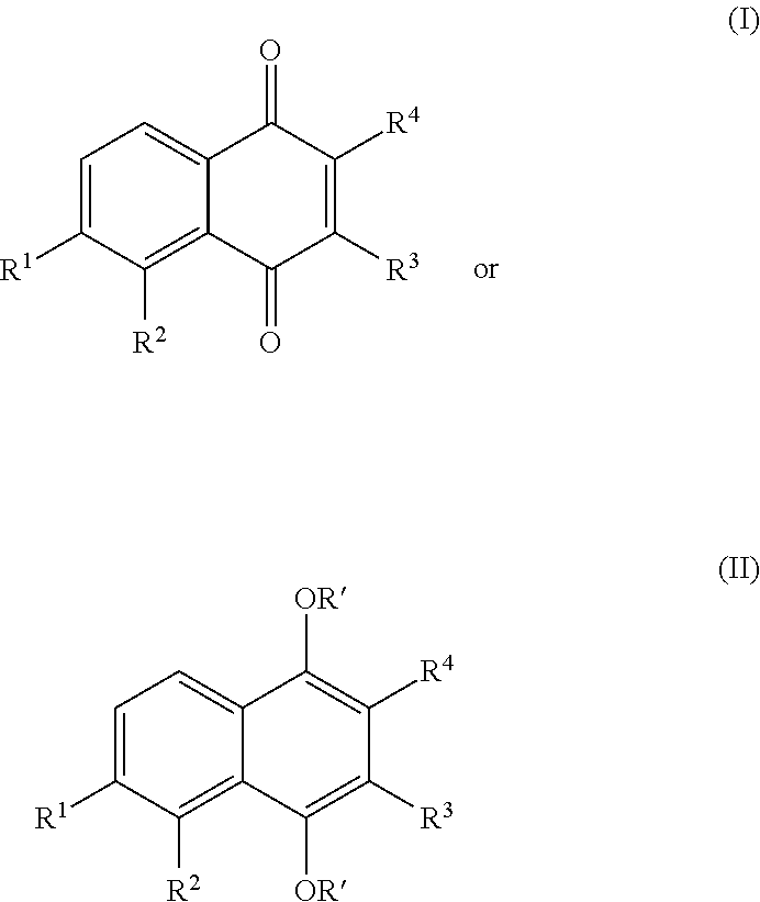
C1=C([R1])C([R2])=C2C(=C1)C(=O)C([R4])=C([R3])C2=O.C1=C([R1])C([R2])=C2C(=C1)C([OR])=C([R4])C([R3])=C2[OR]
